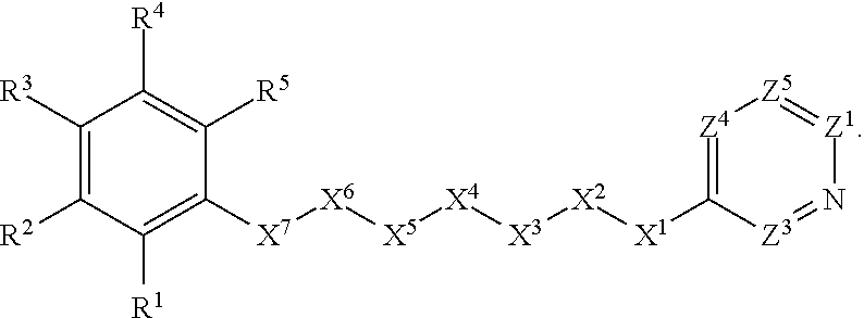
C1([R3])=C([R2])C([R1])=C([X7][X6][X5][X4][X3][X2][X1]C2=[Z4][Z5]=[Z1]N=[Z3]2)C([R5])=C1[R4]
